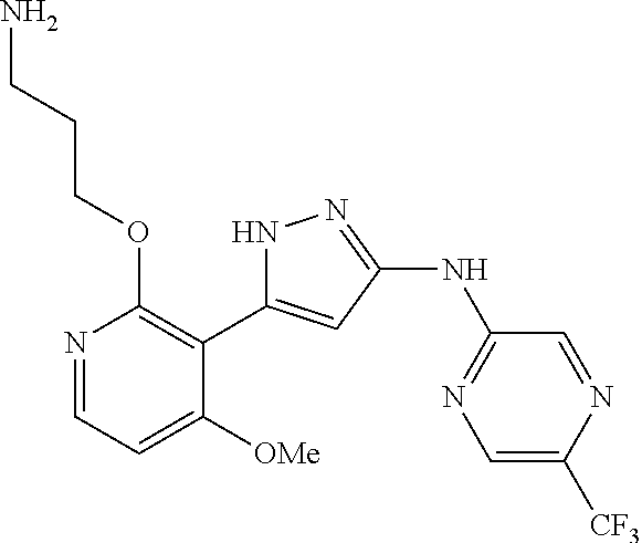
N1=CC=C([OMe])C(C2=CC(NC3=NC=C([CF3])N=C3)=NN2)=C1OCCCN
